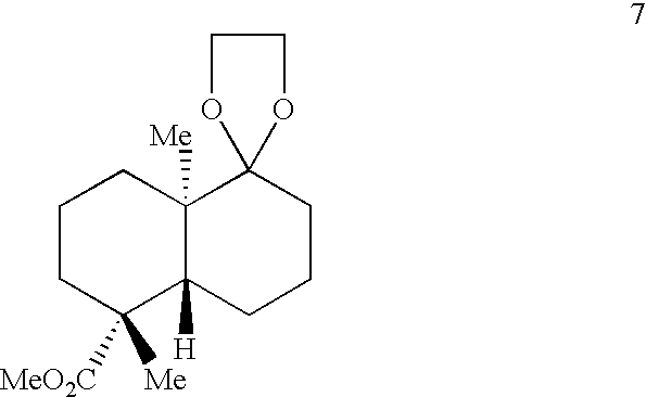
C1CC([MeO2C])([Me])C2([H])C([Me])(C1)C1(CCC2)OCCO1
